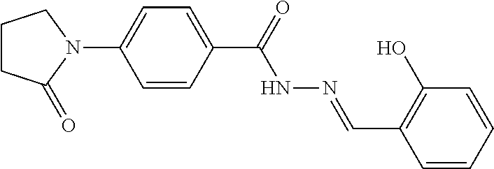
C1(C(=O)NN=CC2=C(O)C=CC=C2)=CC=C(N2CCCC2=O)C=C1
